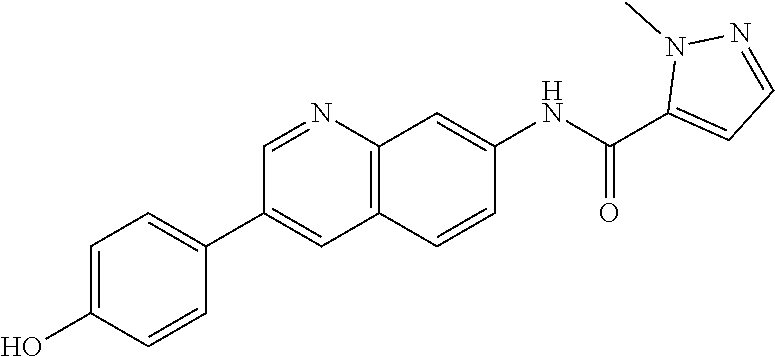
C1=NC2=C(C=C1C1=CC=C(O)C=C1)C=CC(NC(C1=CC=NN1C)=O)=C2
